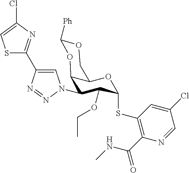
C1(SC2C(OCC)C(N3C=C(C4=NC(Cl)=CS4)N=N3)C3C(COC([Ph])O3)O2)=C(C(=O)NC)N=CC(Cl)=C1
